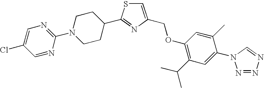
C1=C(COC2=C(C(C)C)C=C(N3N=NN=C3)C(C)=C2)N=C(C2CCN(C3=NC=C(Cl)C=N3)CC2)S1
